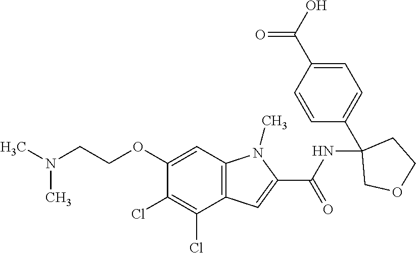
C12=C(C=C(OCCN(C)C)C(Cl)=C1Cl)N(C)C(C(NC1(C3=CC=C(C(O)=O)C=C3)COCC1)=O)=C2
